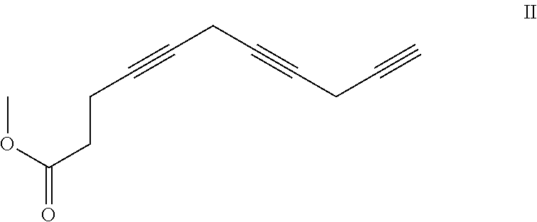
COC(=O)CCC#CCC#CCC#C
